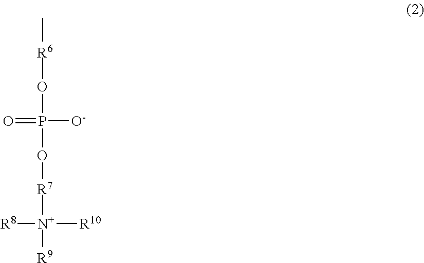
O([R7][N+]([R9])([R10])[R8])P(O[R6]C)([O-])=O
